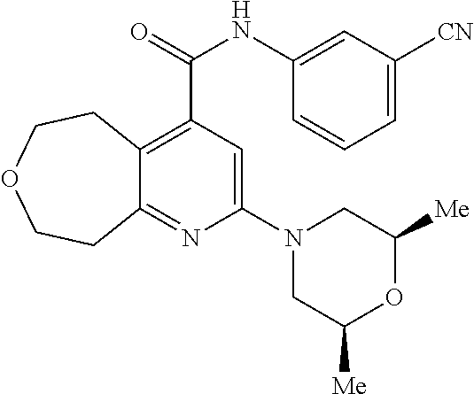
C12=C(C(NC3=CC([CN])=CC=C3)=O)C=C(N3CC([Me])OC([Me])C3)N=C1CCOCC2
